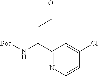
C1(C(N[Boc])CC=O)=NC=CC(Cl)=C1
